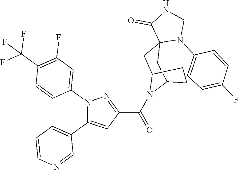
N1(C2=CC(F)=C(C(F)(F)F)C=C2)C(C2=CC=CN=C2)=CC(C(=O)N2C3CC4(CC2CC3)N(C2=CC=C(F)C=C2)CNC4=O)=N1
